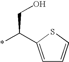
C1=C(C(*)CO)SC=C1
